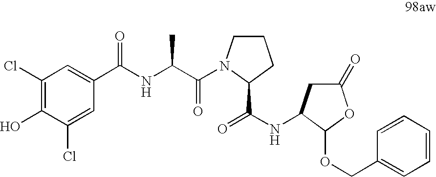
C1(Cl)=C(O)C(Cl)=CC(C(NC(C(=O)N2CCCC2C(NC2CC(=O)OC2OCC2=CC=CC=C2)=O)C)=O)=C1
